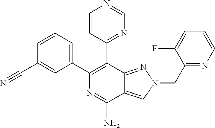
C1(C2=CC=CC(C#N)=C2)=C(C2=NC=NC=C2)C2=NN(CC3=NC=CC=C3F)C=C2C(N)=N1
